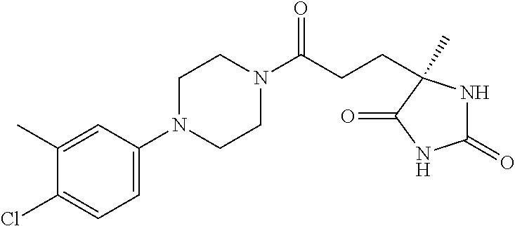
C1(=O)NC(C)(CCC(N2CCN(C3=CC=C(Cl)C(C)=C3)CC2)=O)C(=O)N1
